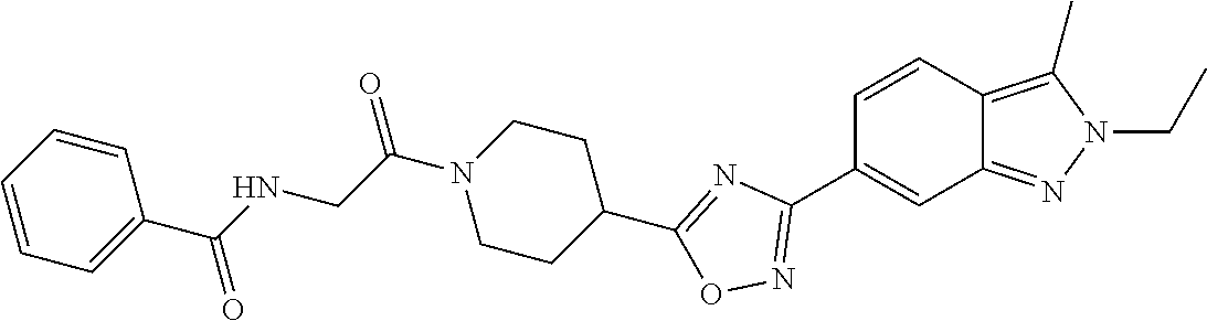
C1=CC2=C(C)N(CC)N=C2C=C1C1=NOC(C2CCN(C(CNC(C3=CC=CC=C3)=O)=O)CC2)=N1
